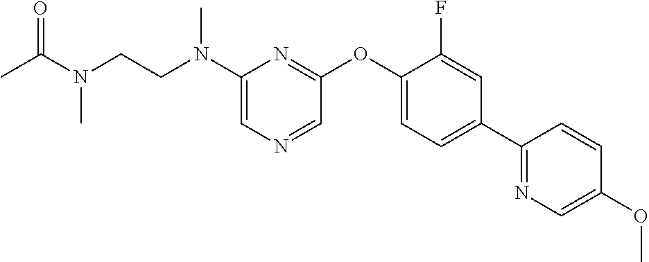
N(C1=CN=CC(OC2=CC=C(C3=NC=C(OC)C=C3)C=C2F)=N1)(CCN(C(=O)C)C)C
